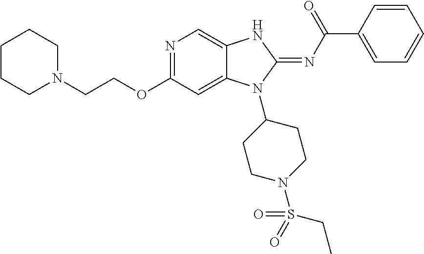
C1CCN(CCOC2=NC=C3C(=C2)N(C2CCN(S(CC)(=O)=O)CC2)C(=NC(C2=CC=CC=C2)=O)N3)CC1
